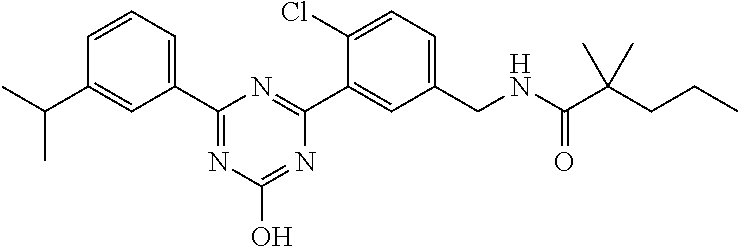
C1(C2=CC=CC(C(C)C)=C2)=NC(O)=NC(C2=CC(CNC(C(CCC)(C)C)=O)=CC=C2Cl)=N1
